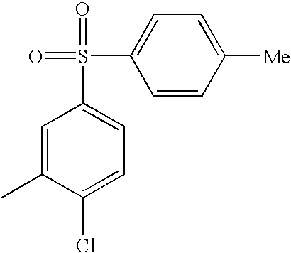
C1=C(C)C(Cl)=CC=C1S(=O)(C1=CC=C([Me])C=C1)=O
